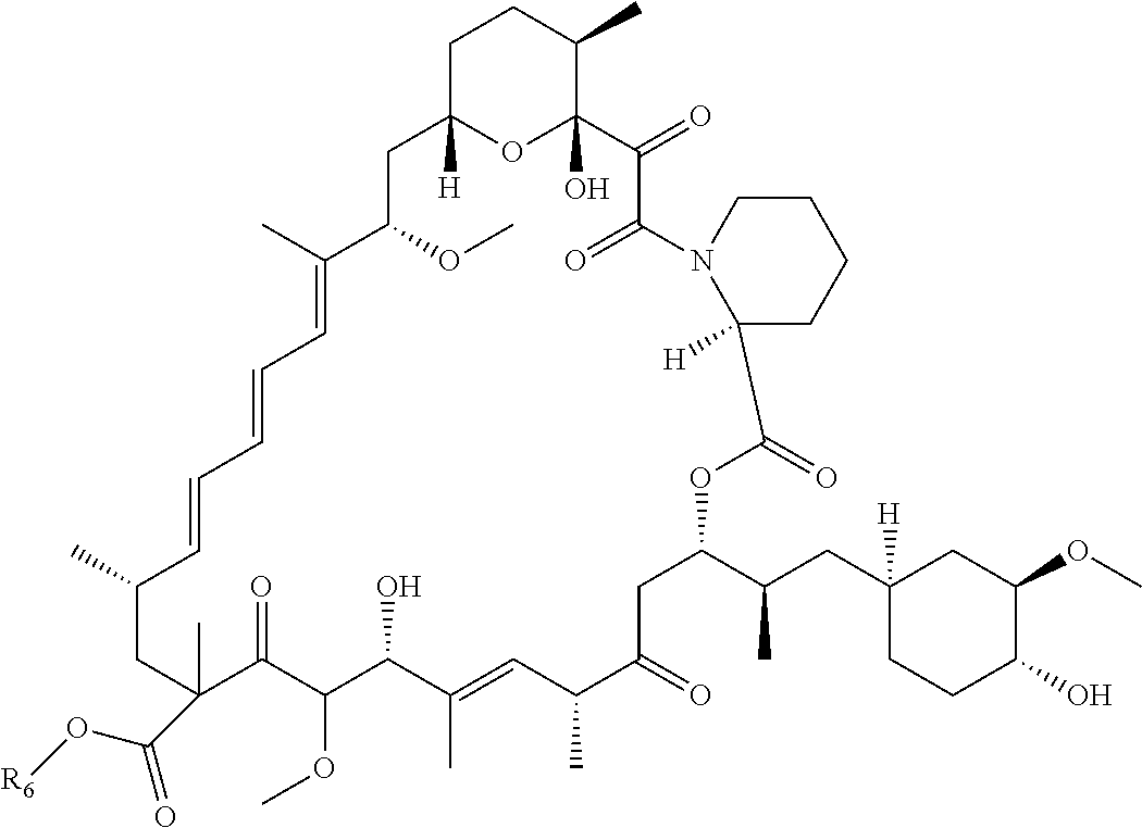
C1C2([H])OC(O)(C(C)C1)C(=O)C(=O)N1CCCCC1([H])C(=O)OC(C(CC1([H])CCC(O)C(OC)C1)C)CC(=O)C(C)C=C(C)C(O)C(OC)C(=O)C(C)(C(O[R6])=O)CC(C)C=CC=CC=C(C)C(OC)C2
